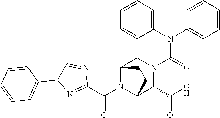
C(N1C2C(C(O)=O)N(C(N(C3=CC=CC=C3)C3=CC=CC=C3)=O)CC1CC2)(C1=NC(C2=CC=CC=C2)C=N1)=O
